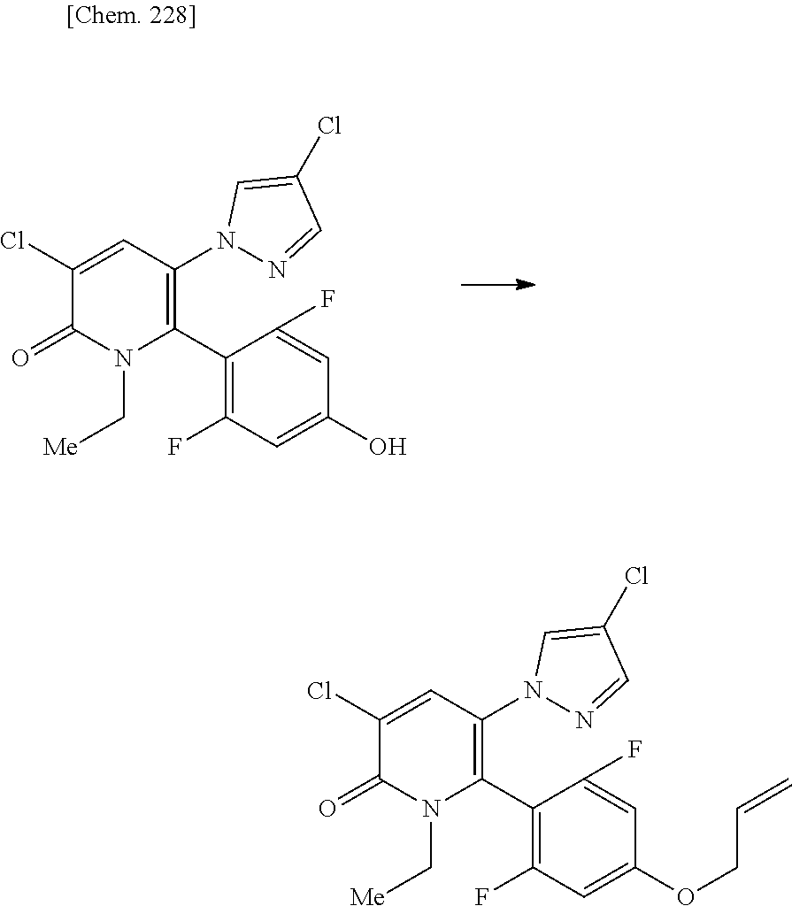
C1(Cl)=CC(N2N=CC(Cl)=C2)=C(C2=C(F)C=C(O)C=C2F)N(C[Me])C1=O.C1(Cl)=CC(N2N=CC(Cl)=C2)=C(C2=C(F)C=C(OCC=C)C=C2F)N(C[Me])C1=O
